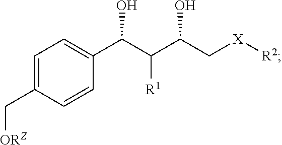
C1=C(C[ORZ])C=CC(C(C(C(C[X][R2])O)[R1])O)=C1
